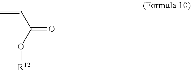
C=CC(=O)O[R12]
